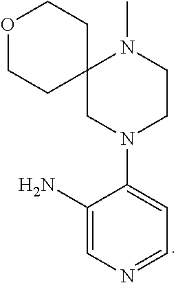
C1=C(N)C(N2CC3(N(C)CC2)CCOCC3)=CC=N1
